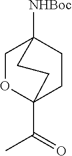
C1OC2(C(C)=O)CCC1([NHBoc])CC2
